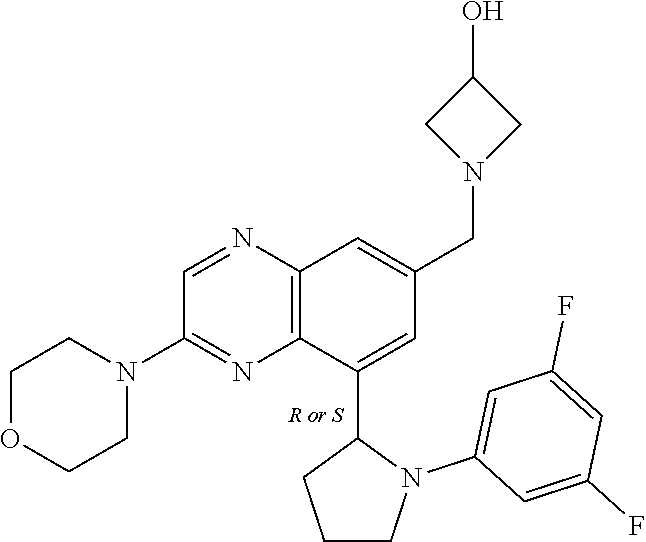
C1=NC2=C(N=C1N1CCOCC1)C(C1CCCN1C1=CC(F)=CC(F)=C1)=CC(CN1CC(O)C1)=C2
